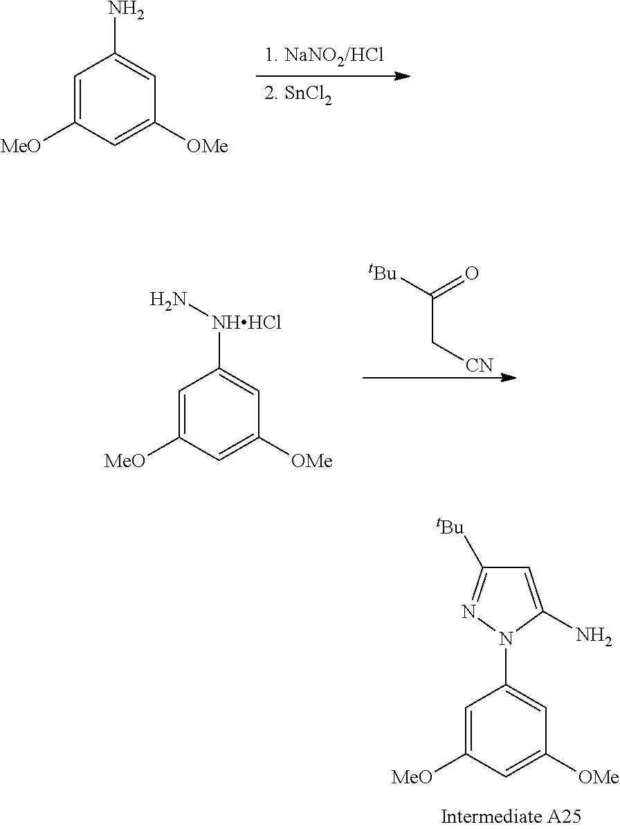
C1=C([MeO])C=C([OMe])C=C1N.C1=C([MeO])C=C([OMe])C=C1[NHHCl]N.[tBu]C(=O)C[CN].C1=C([MeO])C=C([OMe])C=C1N1C(N)=CC([tBu])=N1
